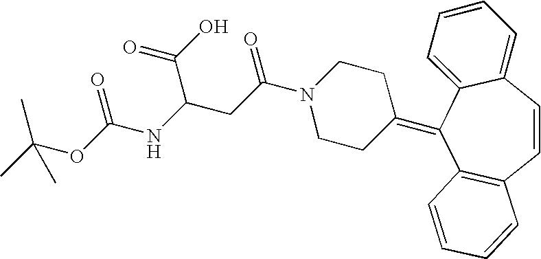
C12=C(C=CC3=CC=CC=C3C1=C1CCN(C(CC(NC(OC(C)(C)C)=O)C(O)=O)=O)CC1)C=CC=C2
